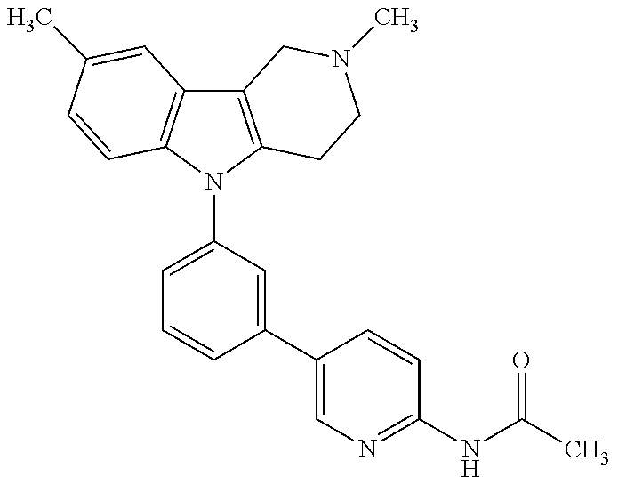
C12=C(N(C3=CC=CC(C4=CN=C(NC(C)=O)C=C4)=C3)C3=C1C=C(C)C=C3)CCN(C)C2
